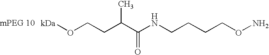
[mPEG 10].[kDa]OCCC(C(NCCCCON)=O)C
